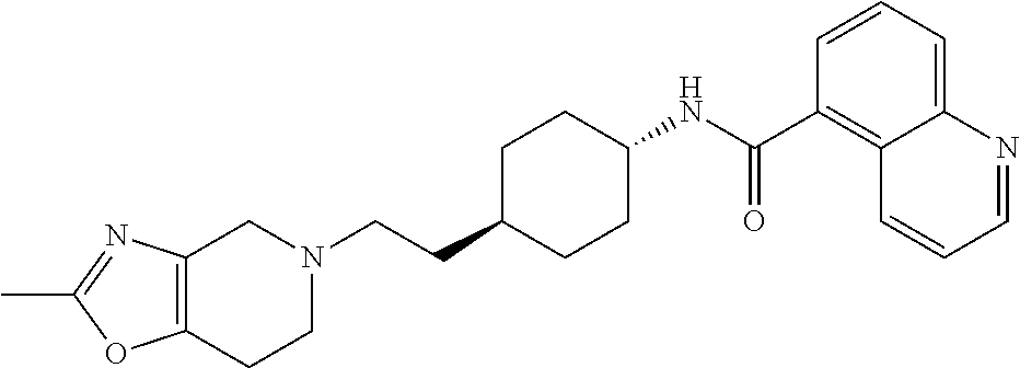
C1(C)=NC2=C(O1)CCN(CCC1CCC(NC(C3=C4C(=CC=C3)N=CC=C4)=O)CC1)C2
